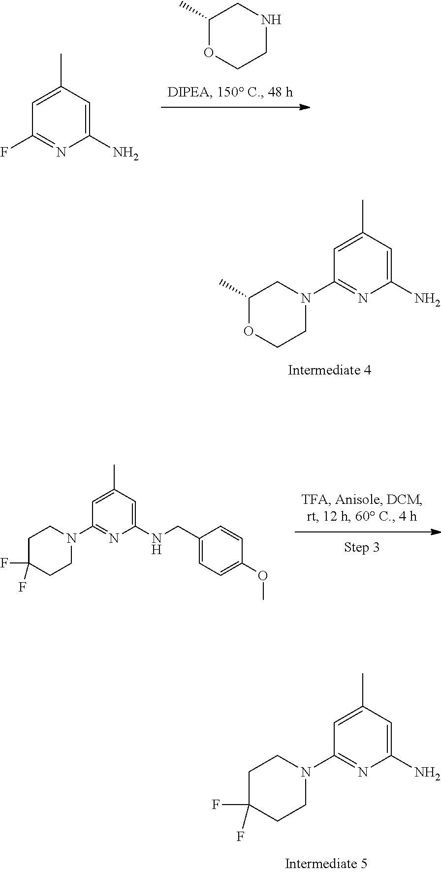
C1(N2CCC(F)(F)CC2)=NC(N)=CC(C)=C1.C1(N2CCC(F)(F)CC2)=NC(NCC2=CC=C(OC)C=C2)=CC(C)=C1.C1(C)OCCNC1.C1(F)=NC(N)=CC(C)=C1.C1(N2CC(C)OCC2)=NC(N)=CC(C)=C1
